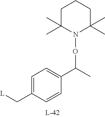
[L]CC1=CC=C(C(C)ON2C(C)(C)CCCC2(C)C)C=C1
